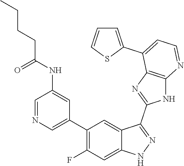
C1=NC=C(C2=C(F)C=C3C(=C2)C(C2=NC4=C(N2)N=CC=C4C2=CC=CS2)=NN3)C=C1NC(CCCC)=O
